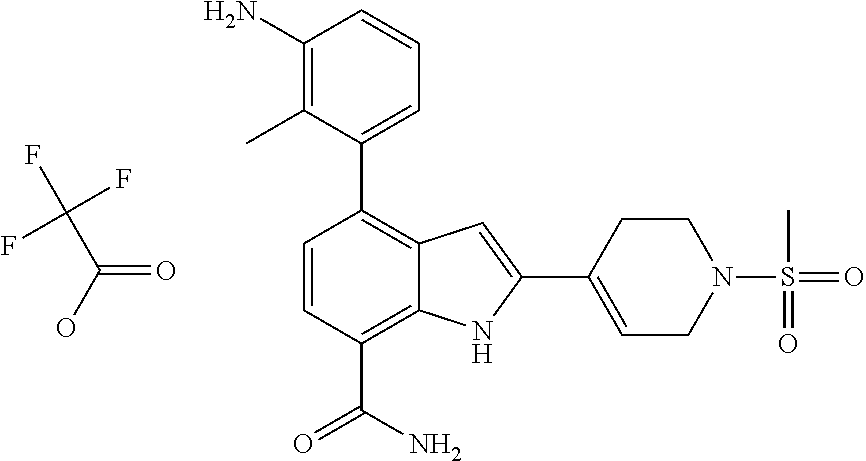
C1=CC(C(N)=O)=C2C(=C1C1=CC=CC(N)=C1C)C=C(C1=CCN(S(C)(=O)=O)CC1)N2.C(=O)(O)C(F)(F)F
